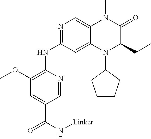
C1(OC)=C(NC2=NC=C3C(=C2)N(C2CCCC2)C(CC)C(=O)N3C)N=CC(C(N[Linker])=O)=C1
